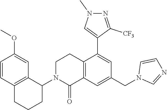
C1=CC2=C(C=C1OC)C(N1CCC3=C(C1=O)C=C(CN1C=NC=C1)C=C3C1=CN(C)N=C1[CF3])CCC2
